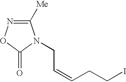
C1([Me])=NOC(=O)N1CC=CCCI
